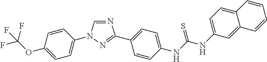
C1(OC(F)(F)F)=CC=C(N2C=NC(C3=CC=C(NC(NC4=CC=C5C(=C4)C=CC=C5)=S)C=C3)=N2)C=C1
